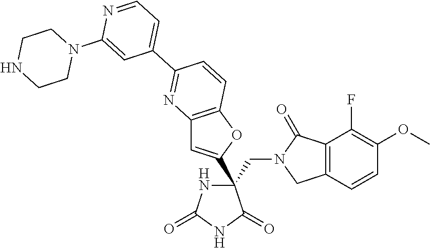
C(C1(C2=CC3=C(O2)C=CC(C2=CC=NC(N4CCNCC4)=C2)=N3)NC(=O)NC1=O)N1CC2=C(C1=O)C(F)=C(OC)C=C2
